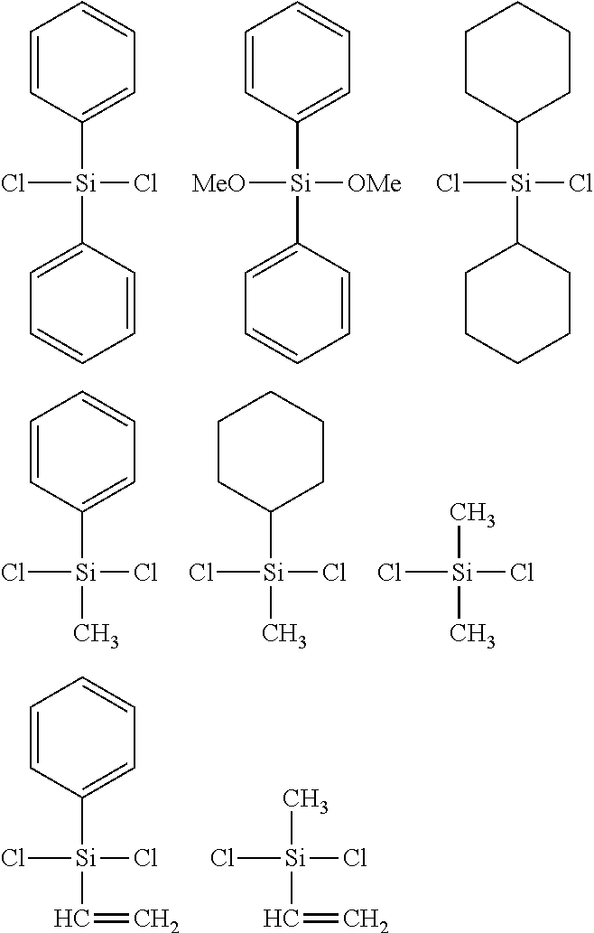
C1=CC([Si](C2=CC=CC=C2)(Cl)Cl)=CC=C1.C1=CC([Si](C2=CC=CC=C2)([OMe])[MeO])=CC=C1.C1CC([Si](C2CCCCC2)(Cl)Cl)CCC1.C1=CC([Si](C)(Cl)Cl)=CC=C1.C1CC([Si](C)(Cl)Cl)CCC1.C[Si](C)(Cl)Cl.C1=CC([Si](C=C)(Cl)Cl)=CC=C1.C[Si](C=C)(Cl)Cl
